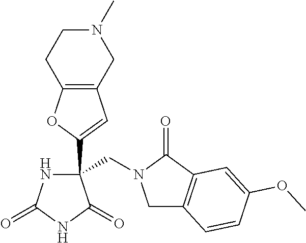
C1C2=C(C(=O)N1CC1(C3=CC4=C(O3)CCN(C)C4)NC(=O)NC1=O)C=C(OC)C=C2
